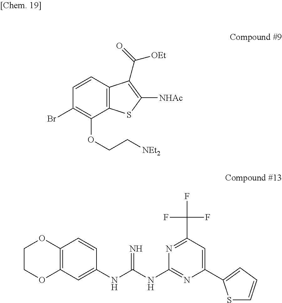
C12=C(C=CC(Br)=C1OCC[NEt2])C(C(=O)[OEt])=C([NHAc])S2.C12=C(C=C(NC(NC3=NC(C4=CC=CS4)=CC(C(F)(F)F)=N3)=N)C=C1)OCCO2
